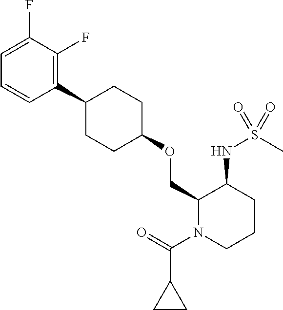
C1(COC2CCC(C3=C(F)C(F)=CC=C3)CC2)N(C(=O)C2CC2)CCCC1NS(C)(=O)=O
